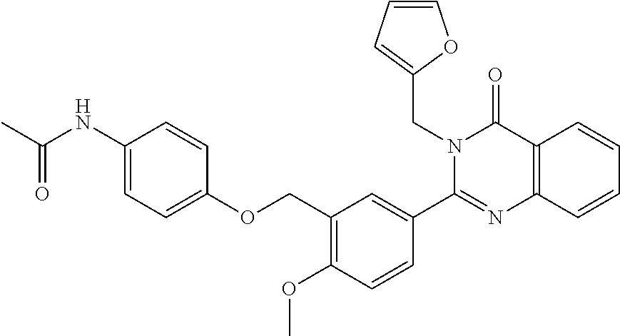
N1(CC2=CC=CO2)C(C2=CC(COC3=CC=C(NC(C)=O)C=C3)=C(OC)C=C2)=NC2=C(C1=O)C=CC=C2
